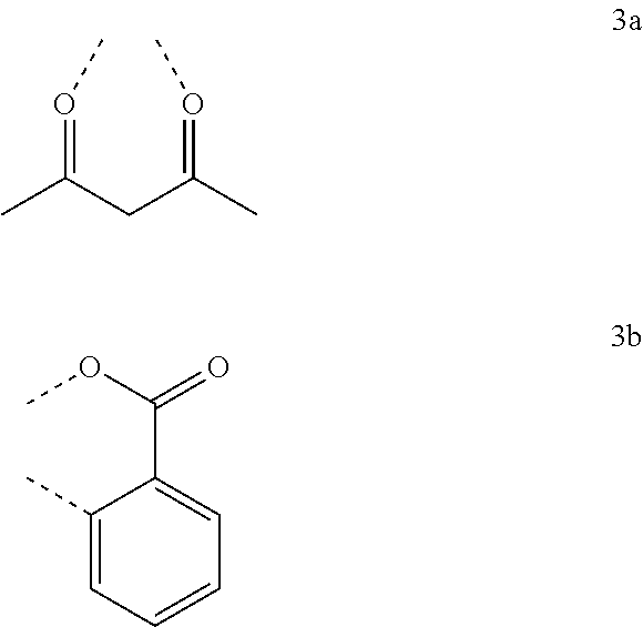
CC(CC(C)=OC)=OC.C1(C)=CC=CC=C1C(OC)=O
